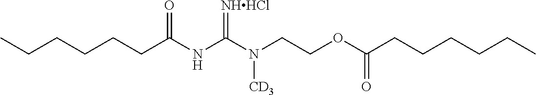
CCCCCCC(NC(N(CCOC(CCCCCC)=O)[CD3])=[NHHCl])=O
